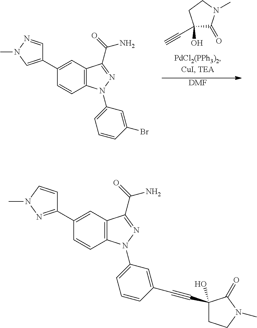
[DMF].C1(C2=CN(C)N=C2)=CC2=C(C=C1)N(C1=CC=CC(Br)=C1)N=C2C(=O)N.C1(O)(C#C)C(=O)N(C)CC1.C1(C2=NN(C)C=C2)=CC2=C(C=C1)N(C1=CC=CC(C#CC3(O)CCN(C)C3=O)=C1)N=C2C(=O)N
